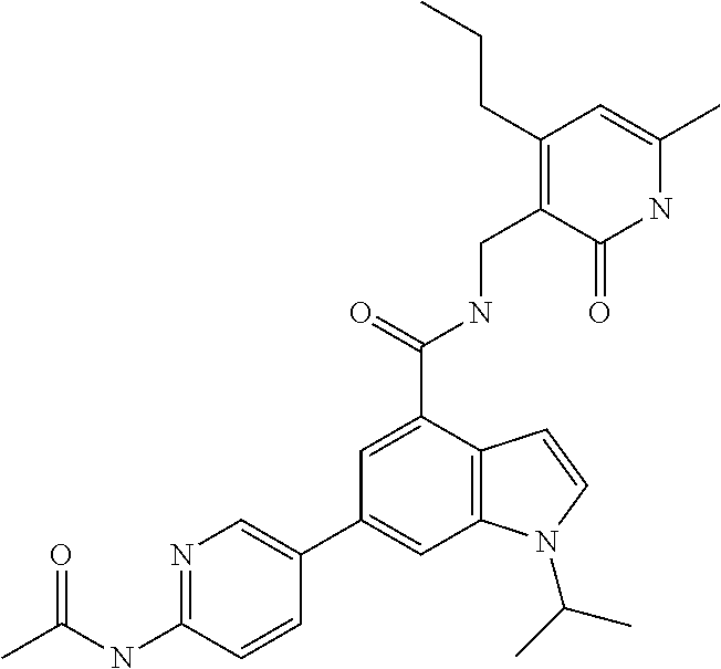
C1(C2=CC3=C(C(C(NCC4=C(CCC)C=C(C)NC4=O)=O)=C2)C=CN3C(C)C)=CN=C(NC(C)=O)C=C1
